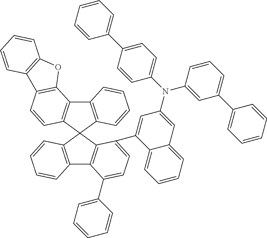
C12=C(C3(C4=C1C1=C(C=C4)C4=C(O1)C=CC=C4)C1=C(C4=C3C(C3=CC(N(C5=CC=C(C6=CC=CC=C6)C=C5)C5=CC(C6=CC=CC=C6)=CC=C5)=CC5=CC=CC=C35)=CC=C4C3=CC=CC=C3)C=CC=C1)C=CC=C2
